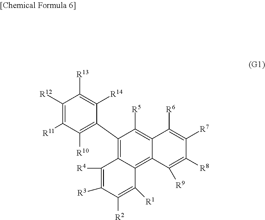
C1([R12])=C([R11])C([R10])=C(C2=C3C(=C4C(=C2[R5])C([R6])=C([R7])C([R8])=C4[R9])C([R1])=C([R2])C([R3])=C3[R4])C([R14])=C1[R13]
